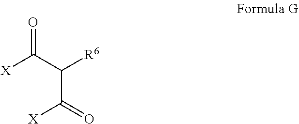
[X]C(C([R6])C(=O)[X])=O
